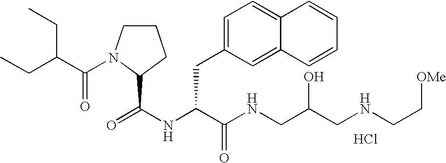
N(C(C(NCC(CNCC[OMe])O)=O)CC1=CC=C2C(=C1)C=CC=C2)C(=O)C1N(C(C(CC)CC)=O)CCC1.Cl
